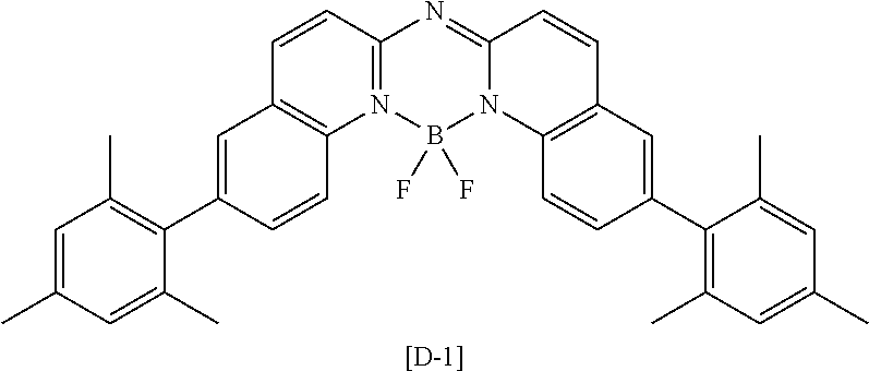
C1=C(C)C=C(C)C(C2=CC3=C(C=C2)N2=C(C=C3)N=C3N(B2(F)F)C2=C(C=C3)C=C(C3=C(C)C=C(C)C=C3C)C=C2)=C1C.[[D-1]]
